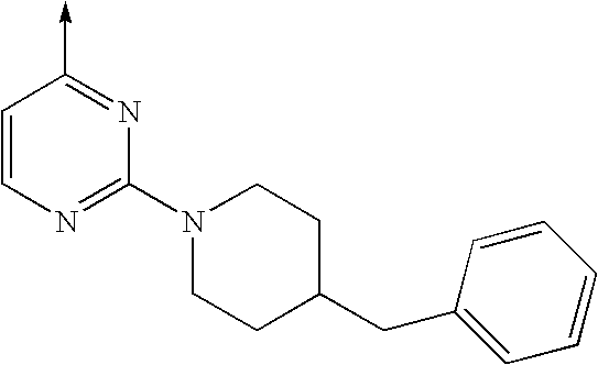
C1=CN=C(N2CCC(CC3=CC=CC=C3)CC2)N=C1->C
